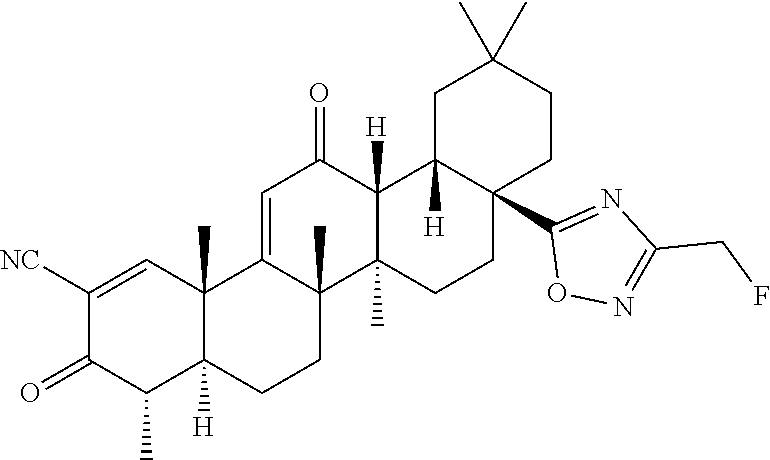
C1([NC])=CC2(C)C([H])(C(C)C1=O)CCC1(C)C2=CC(=O)C2([H])C1(C)CCC1(C3=NC(CF)=NO3)C2([H])CC(C)(C)CC1
